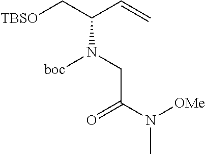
C(N(CC(N([OMe])C)=O)[boc])(C[TBSO])C=C
